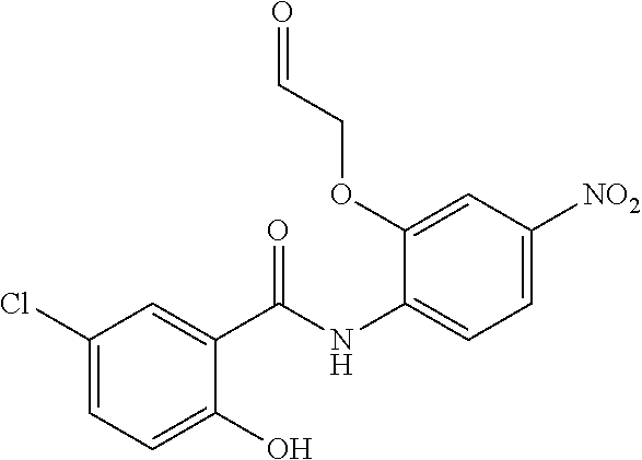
C1(Cl)=CC=C(O)C(C(NC2=CC=C([NO2])C=C2OCC=O)=O)=C1
